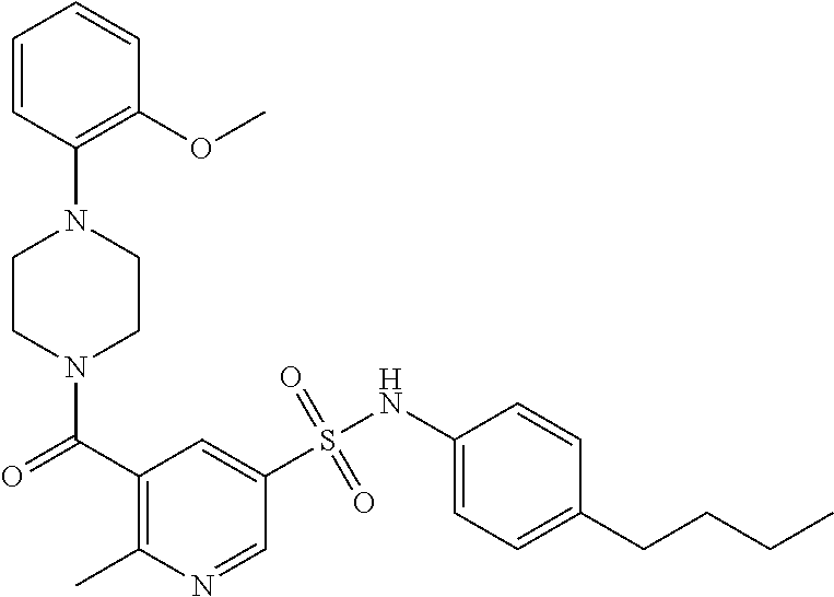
C1=CC(N2CCN(C(C3=C(C)N=CC(S(NC4=CC=C(CCCC)C=C4)(=O)=O)=C3)=O)CC2)=C(OC)C=C1
